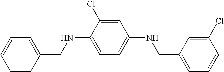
C1=CC=CC(CNC2=CC=C(NCC3=CC=CC(Cl)=C3)C=C2Cl)=C1
